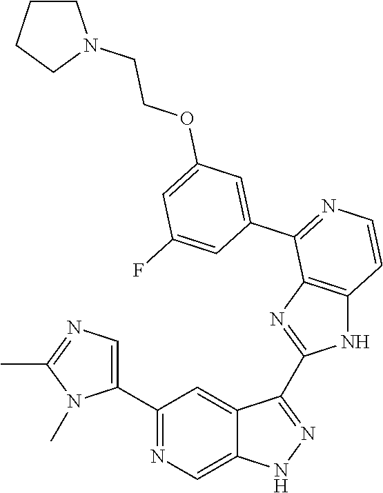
C1(C2=CN=C(C)N2C)=NC=C2C(=C1)C(C1=NC3=C(N1)C=CN=C3C1=CC(OCCN3CCCC3)=CC(F)=C1)=NN2
